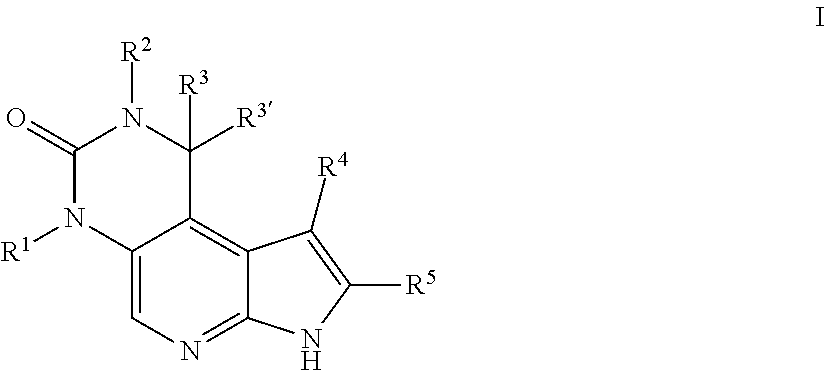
C12=CN=C3C(=C1C([R3])([R3])N([R2])C(=O)N2[R1])C([R4])=C([R5])N3
